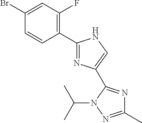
C1(C)=NN(C(C)C)C(C2=CNC(C3=C(F)C=C(Br)C=C3)=N2)=N1
